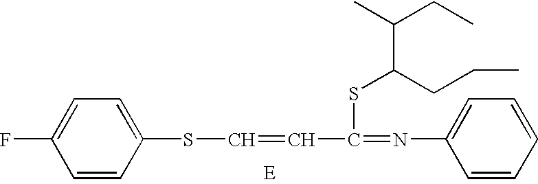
C1=CC(SC=CC(=NC2=CC=CC=C2)SC(C(CC)C)CCC)=CC=C1F
